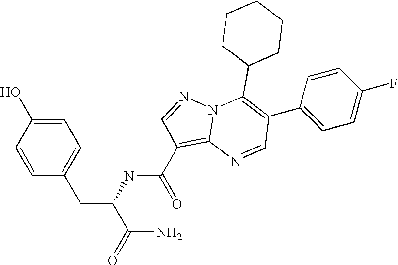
C1=CC(O)=CC=C1CC(C(N)=O)NC(=O)C1=C2N(N=C1)C(C1CCCCC1)=C(C1=CC=C(F)C=C1)C=N2
